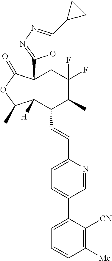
C12([H])C(C3=NN=C(C4CC4)O3)(C(=O)OC1C)CC(F)(F)C(C)C2C=CC1=CC=C(C2=CC=CC([Me])=C2[CN])C=N1
